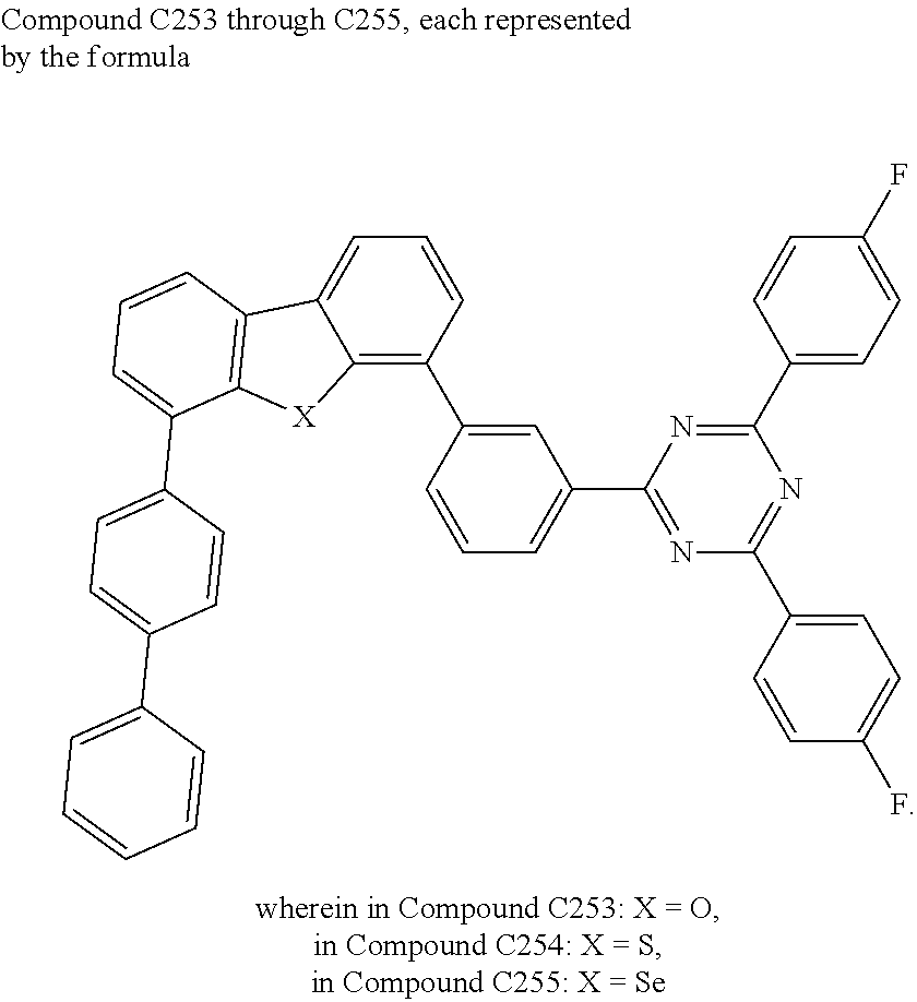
C12=C(C3=CC(C4=NC(C5=CC=C(F)C=C5)=NC(C5=CC=C(F)C=C5)=N4)=CC=C3)C=CC=C1C1=C([X]2)C(C2=CC=C(C3=CC=CC=C3)C=C2)=CC=C1
